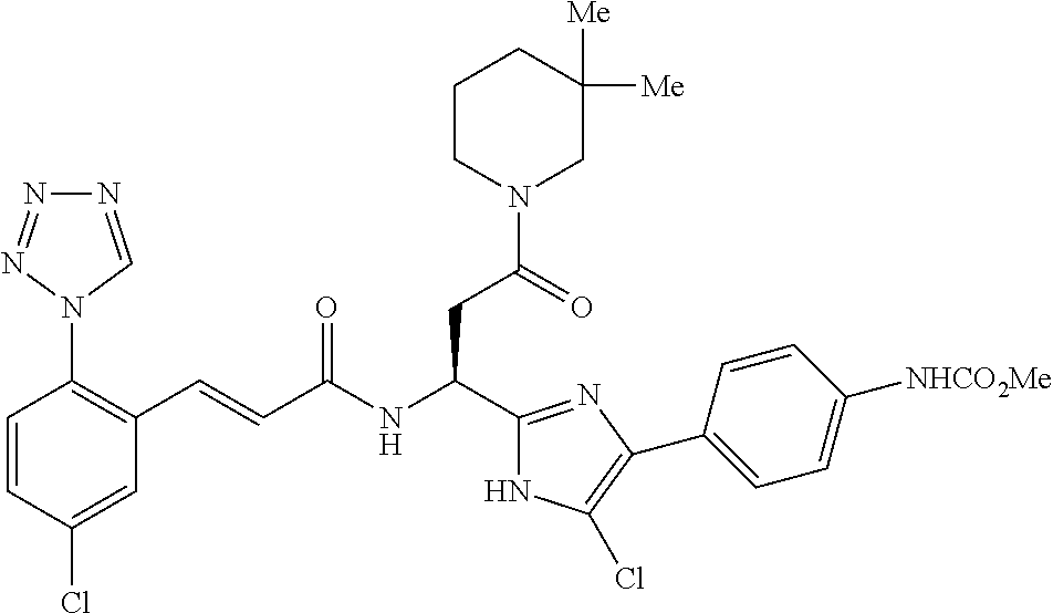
C1=CC(Cl)=CC(C=CC(NC(C2=NC(C3=CC=C([NHCO2Me])C=C3)=C(Cl)N2)CC(N2CC([Me])([Me])CCC2)=O)=O)=C1N1C=NN=N1
